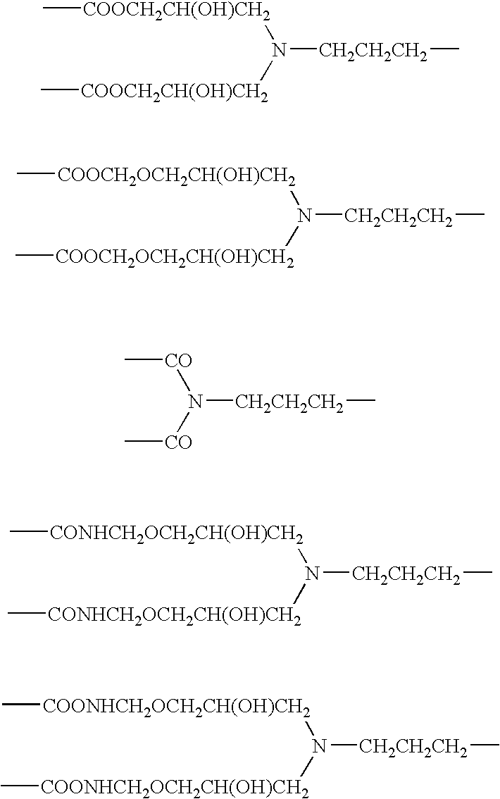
C[COOCH2CH(OH)CH2]N([COOCH2CH(OH)CH2]C)[CH2CH2CH2]C.C[COOCH2OCH2CH(OH)CH2]N([COOCH2OCH2CH(OH)CH2]C)[CH2CH2CH2]C.C[CO]N([CO]C)[CH2CH2CH2]C.C[CONHCH2OCH2CH(OH)CH2]N([CONHCH2OCH2CH(OH)CH2]C)[CH2CH2CH2]C.C[COONHCH2OCH2CH(OH)CH2]N([COONHCH2OCH2CH(OH)CH2]C)[CH2CH2CH2]C
